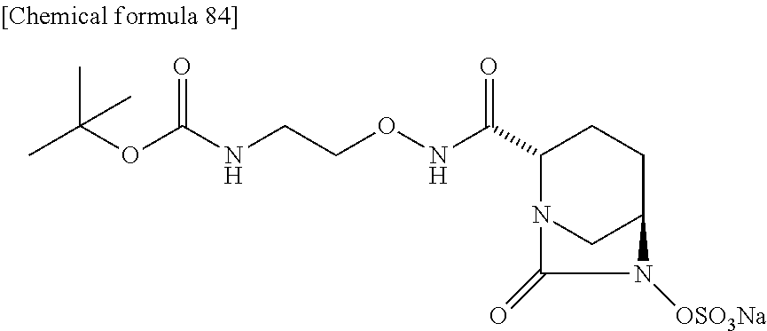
N(CCONC(C1N2CC(CC1)N([OSO3Na])C2=O)=O)C(OC(C)(C)C)=O
